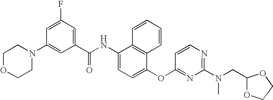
C1OCCN(C2=CC(C(NC3=CC=C(OC4=NC(N(CC5OCCO5)C)=NC=C4)C4=C3C=CC=C4)=O)=CC(F)=C2)C1
